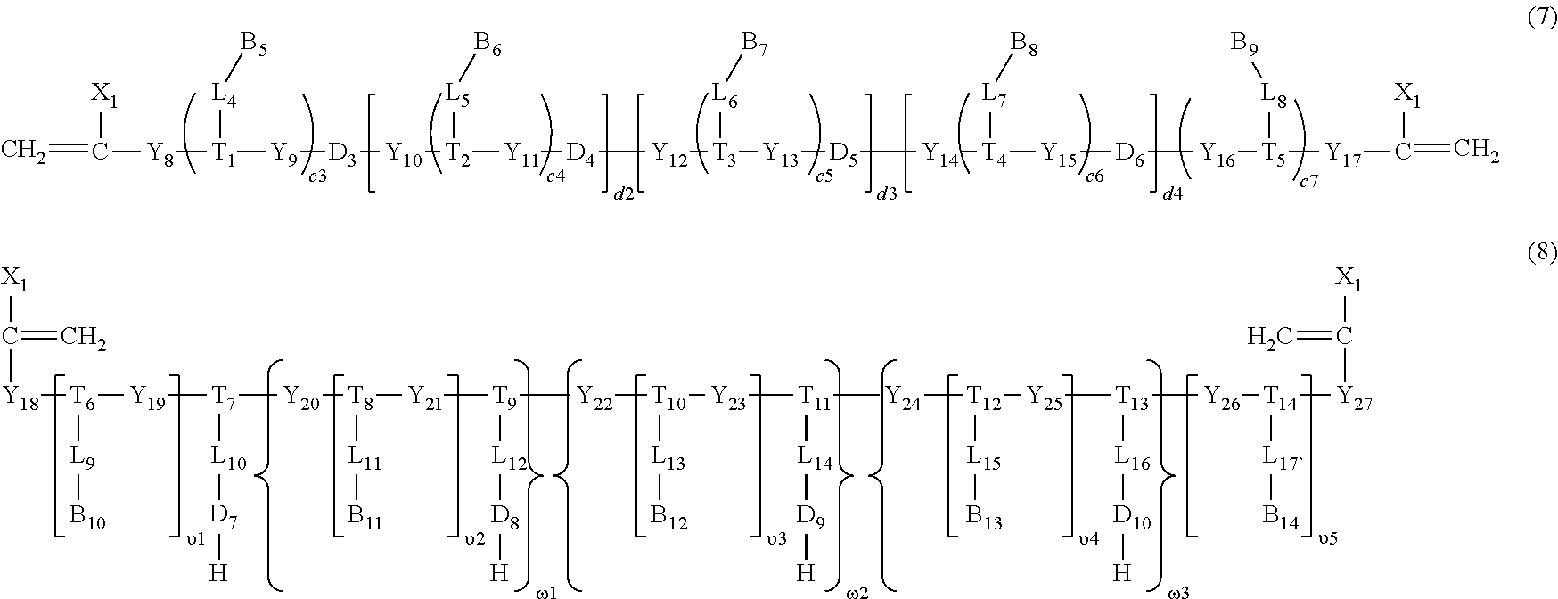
C=C([X1])[Y8][T1]([L4][B5])[Y9][D3][Y10][T2]([Y11][D4][Y12][T3]([L6][B7])[Y13][D5][Y14][T4]([L7][B8])[Y15][D6][Y16][T5]([L8][B9])[Y17]C(=C)[X1])[L5][B6].[Y18]([T6]([Y19][T7]([L10][D7][H])[Y20][T8]([L11][B11])[Y21][T9]([L12][D8][H])[Y22][T10]([L13][B12])[Y23][T11]([L14][D9][H])[Y24][T12]([L15][B13])[Y25][T13]([L16][D10][H])[Y26][T14]([L17`][B14])[Y27]C(=C)[X1])[L9][B10])C([X1])=C
